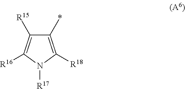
C1(*)=C([R18])N([R17])C([R16])=C1[R15]
